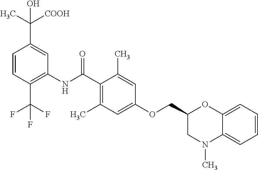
C1=CC(C(F)(F)F)=C(NC(C2=C(C)C=C(OCC3CN(C)C4=CC=CC=C4O3)C=C2C)=O)C=C1C([COOH])(C)O
